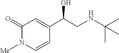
C1(=O)N([Me])C=CC(C(CNC(C)(C)C)O)=C1
